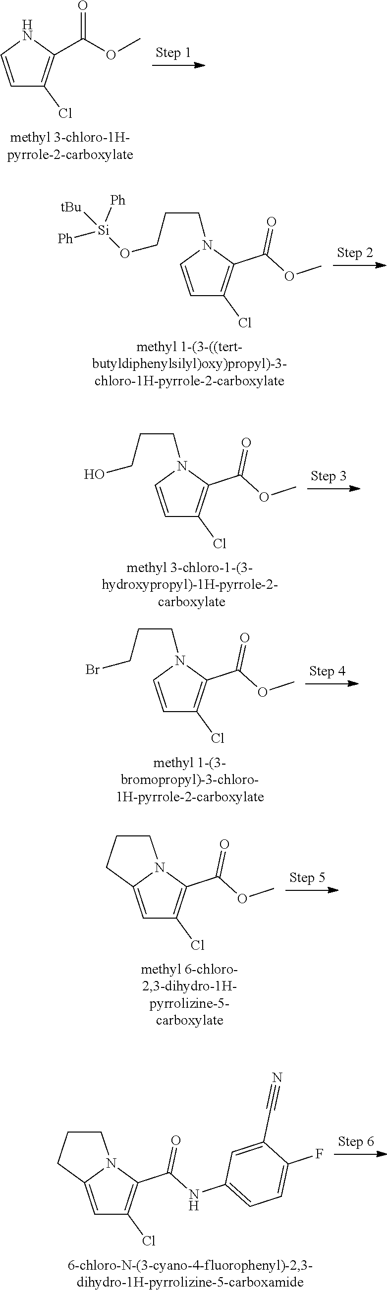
C1=CNC(C(OC)=O)=C1Cl.C1=CN(CCCO[Si]([Ph])([Ph])[tBu])C(C(=O)OC)=C1Cl.C1=CN(CCCO)C(C(=O)OC)=C1Cl.C1=CN(CCCBr)C(C(=O)OC)=C1Cl.C1=C2N(C(C(=O)OC)=C1Cl)CCC2.C1=C2N(C(C(=O)NC3=CC=C(F)C(C#N)=C3)=C1Cl)CCC2
